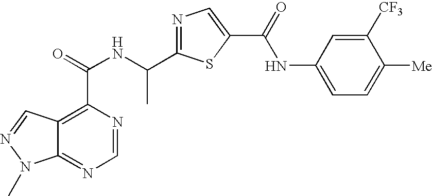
C12=NC=NC(C(=O)NC(C3=NC=C(C(=O)NC4=CC=C([Me])C([CF3])=C4)S3)C)=C1C=NN2C
